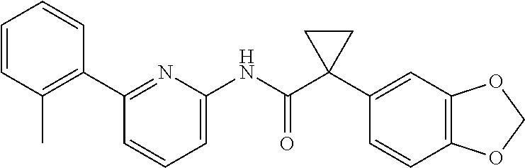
C1(C2=C(C)C=CC=C2)=NC(NC(C2(C3=CC4=C(C=C3)OCO4)CC2)=O)=CC=C1
